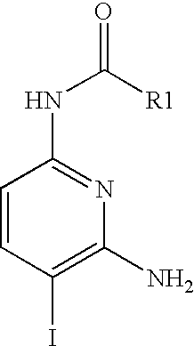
C1=CC(I)=C(N)N=C1NC(=O)[R1]
